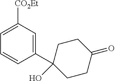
C1(C2(O)CCC(=O)CC2)=CC([CO2Et])=CC=C1
